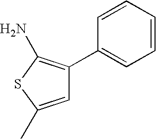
C1=C(C)SC(N)=C1C1=CC=CC=C1
